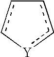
c1c[Y]-cc-1
